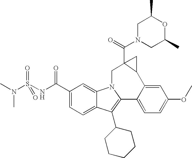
C1(C(NS(N(C)C)(=O)=O)=O)=CC=C2C(=C1)N1C(=C2C2CCCCC2)C2=CC=C(OC)C=C2C2CC2(C(=O)N2CC(C)OC(C)C2)C1
